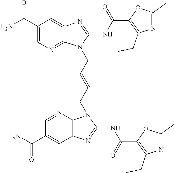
NC(C1=CN=C2C(=C1)N=C(NC(=O)C1=C(CC)N=C(C)O1)N2CC=CCN1C2=C(C=C(C(N)=O)C=N2)N=C1NC(=O)C1=C(CC)N=C(C)O1)=O
